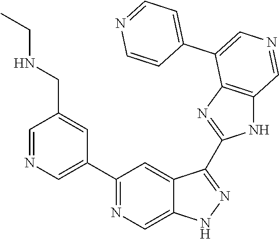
C1(C2=CN=CC(CNCC)=C2)=NC=C2C(=C1)C(C1=NC3=C(N1)C=NC=C3C1=CC=NC=C1)=NN2
